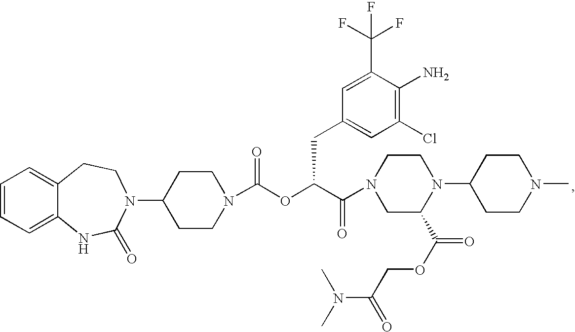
C1=CC=C2C(=C1)CCN(C1CCN(C(OC(C(=O)N3CC(C(OCC(N(C)C)=O)=O)N(C4CCN(C)CC4)CC3)CC3=CC(Cl)=C(N)C(C(F)(F)F)=C3)=O)CC1)C(=O)N2
